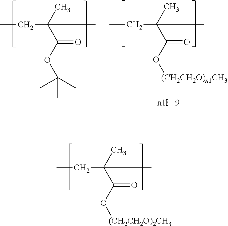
CCC(C)(C(=O)O[(CH2CH2O)2CH3])C.CCC(C)(C(=O)OC(C)(C)C)C.CCC(C)(C(=O)O[(CH2CH2O)n1CH3])C
